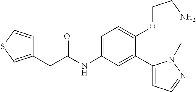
C(C(=O)NC1=CC=C(OCCN)C(C2=CC=NN2C)=C1)C1=CSC=C1
